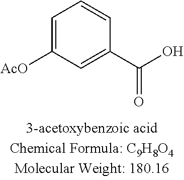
C1=C([AcO])C=C(C(O)=O)C=C1
